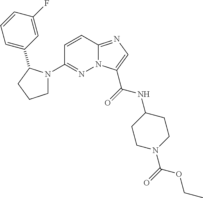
N12C(=NC=C1C(=O)NC1CCN(C(=O)OCC)CC1)C=CC(N1CCCC1C1=CC=CC(F)=C1)=N2
